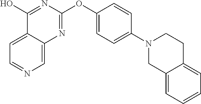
C1=C2C(=CN=C1)N=C(OC1=CC=C(N3CC4=CC=CC=C4CC3)C=C1)N=C2O
